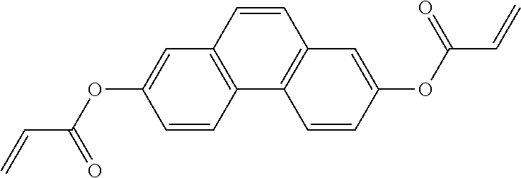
C1=CC2=C(C=C1OC(=O)C=C)C=CC1=C2C=CC(OC(=O)C=C)=C1
